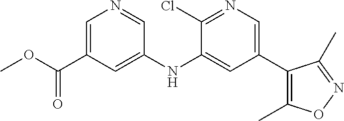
C1=C(C(OC)=O)C=C(NC2=CC(C3=C(C)ON=C3C)=CN=C2Cl)C=N1
